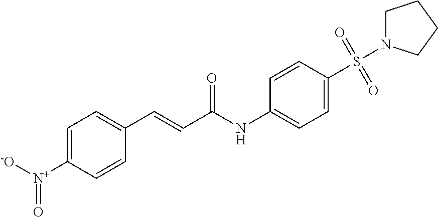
C1=C([N+]([-O])=O)C=CC(C=CC(NC2=CC=C(S(=O)(=O)N3CCCC3)C=C2)=O)=C1
